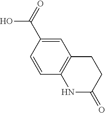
C1=CC2=C(C=C1C(=O)O)CCC(=O)N2
